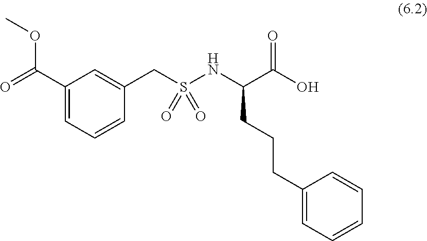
C1(C(=O)OC)=CC=CC(CS(NC(CCCC2=CC=CC=C2)C(=O)O)(=O)=O)=C1
